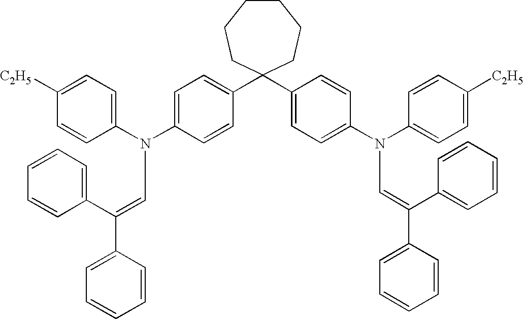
C1([C2H5])=CC=C(N(C2=CC=C(C3(C4=CC=C(N(C5=CC=C([C2H5])C=C5)C=C(C5=CC=CC=C5)C5=CC=CC=C5)C=C4)CCCCCC3)C=C2)C=C(C2=CC=CC=C2)C2=CC=CC=C2)C=C1
